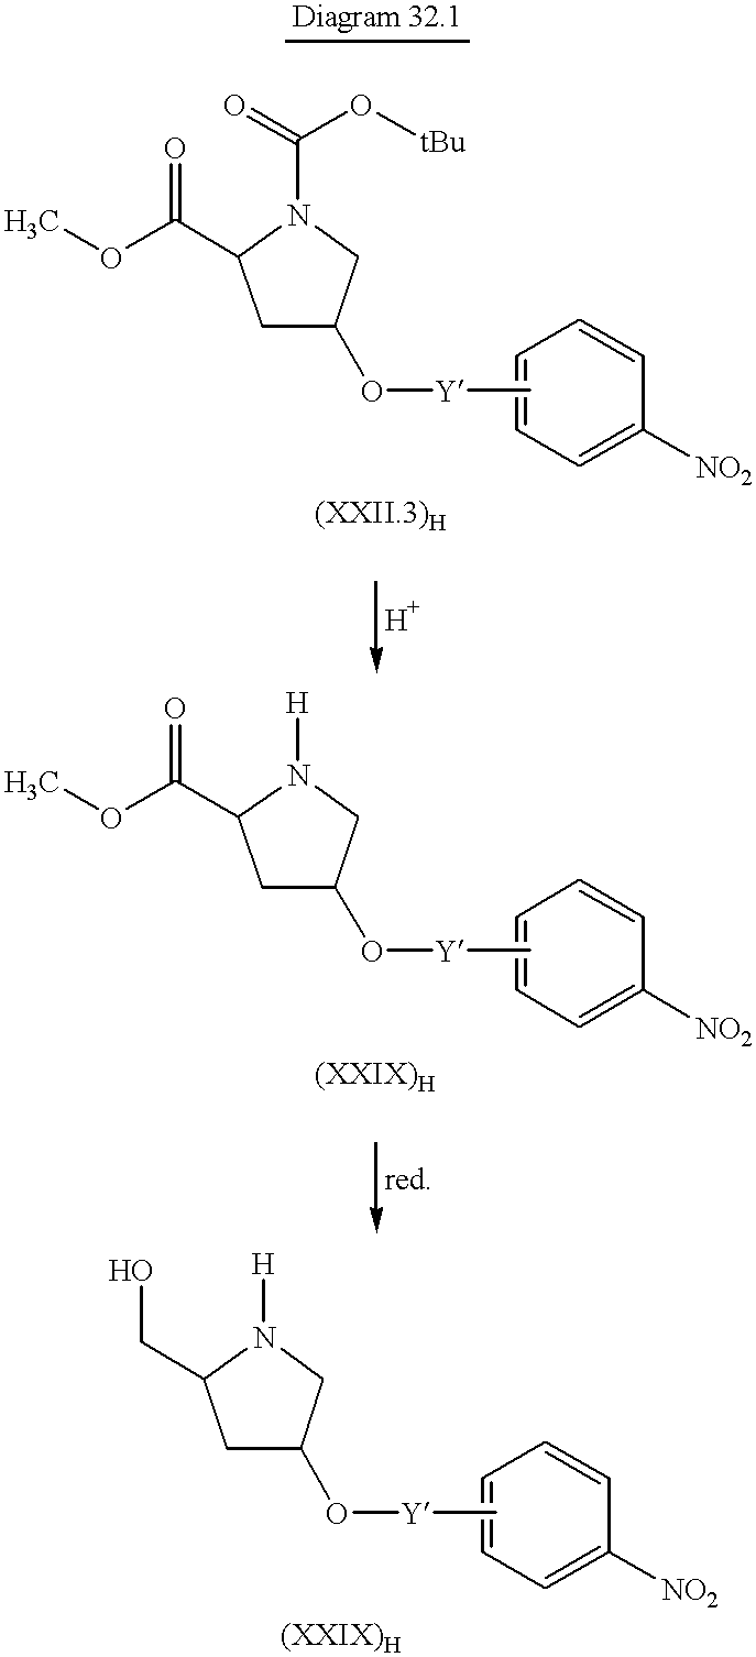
C1C(O[Y]C)CN(C(=O)O[tBu])C1C(OC)=O.C1=CC=C([NO2])C=C1.C1C(O[Y]C)CN([H])C1C(OC)=O.C1=CC=C([NO2])C=C1.C1C(O[Y]C)CN([H])C1CO.C1=CC=C([NO2])C=C1
